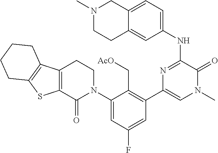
C12=C(C3=C(S1)CCCC3)CCN(C1=CC(F)=CC(C3=CN(C)C(=O)C(NC4=CC=C5C(=C4)CCN(C)C5)=N3)=C1C[AcO])C2=O
